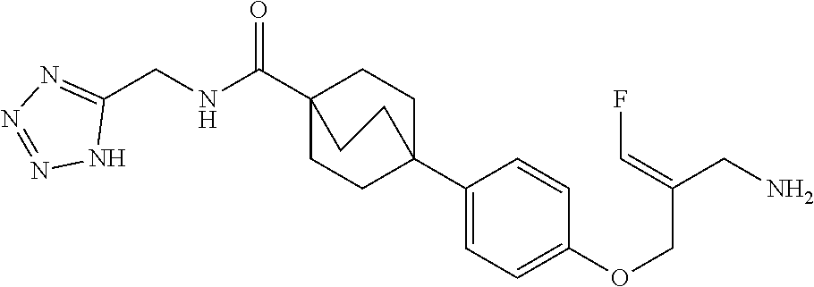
C1C2(C3=CC=C(OCC(CN)=CF)C=C3)CCC(C(=O)NCC3=NN=NN3)(C1)CC2
